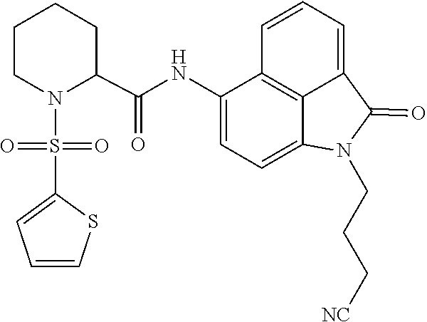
C1=C2C(=O)N(CCC[NC])C3=CC=C(NC(C4CCCCN4S(=O)(C4=CC=CS4)=O)=O)C(=C23)C=C1
